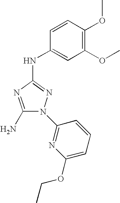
C1(N)=NC(NC2=CC(OC)=C(OC)C=C2)=NN1C1=NC(OCC)=CC=C1
